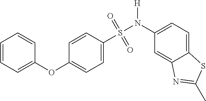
C1=CC=C(OC2=CC=C(S(=O)(=O)N(C3=CC=C4C(=C3)N=C(C)S4)[H])C=C2)C=C1
